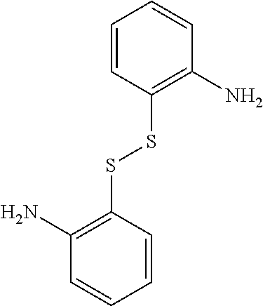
C1=CC(SSC2=C(N)C=CC=C2)=C(N)C=C1
